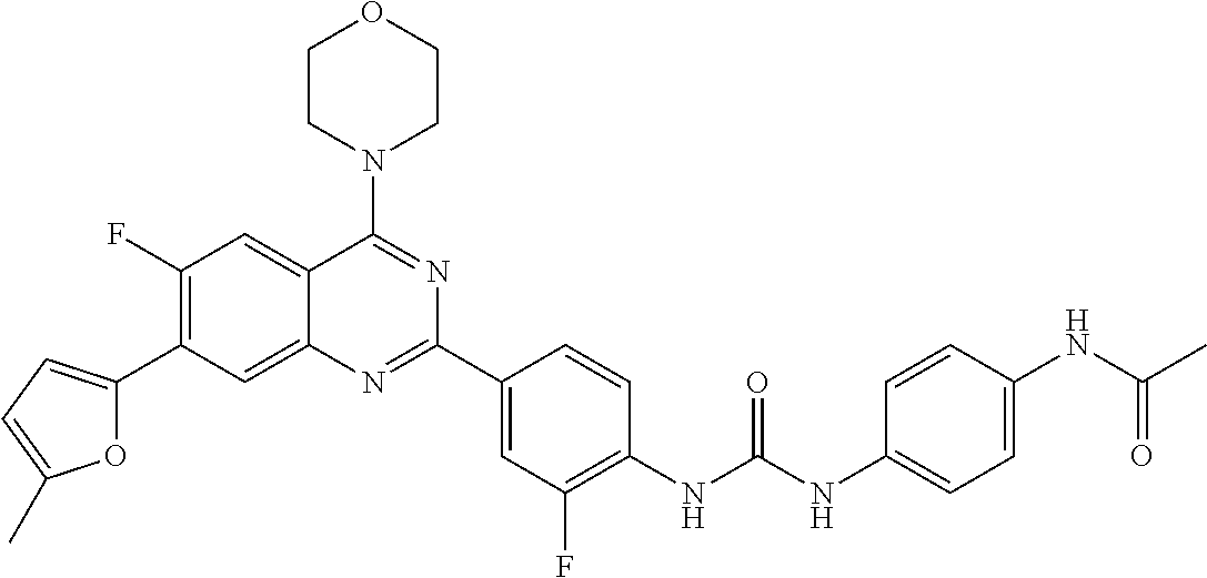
C1(F)=C(C2=CC=C(C)O2)C=C2C(=C1)C(N1CCOCC1)=NC(C1=CC(F)=C(NC(NC3=CC=C(NC(C)=O)C=C3)=O)C=C1)=N2
